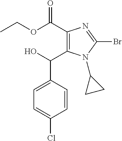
C1(C(OCC)=O)=C(C(O)C2=CC=C(Cl)C=C2)N(C2CC2)C(Br)=N1
